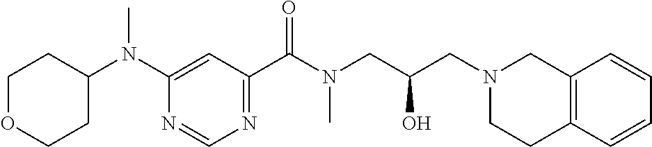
C1(C(N(CC(CN2CC3=C(CC2)C=CC=C3)O)C)=O)=NC=NC(N(C)C2CCOCC2)=C1
